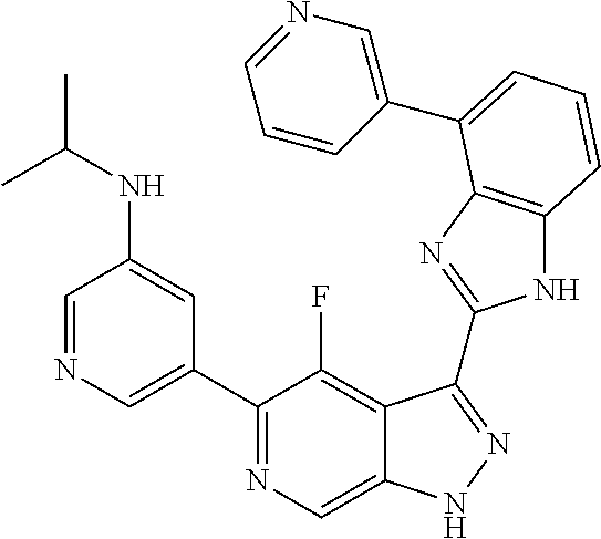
C1=NC=C(C2=NC=C3C(=C2F)C(C2=NC4=C(N2)C=CC=C4C2=CN=CC=C2)=NN3)C=C1NC(C)C
